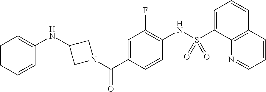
C1(NC2CN(C(C3=CC(F)=C(NS(C4=CC=CC5=C4N=CC=C5)(=O)=O)C=C3)=O)C2)=CC=CC=C1
